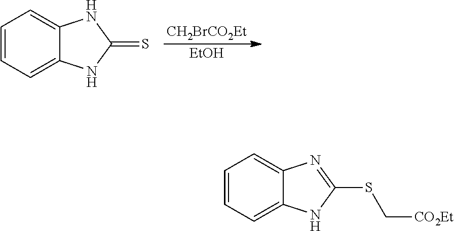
[CH2BrCO2Et].[EtOH].C1=CC=C2C(=C1)NC(=S)N2.C1=CC=C2C(=C1)N=C(SC[CO2Et])N2
